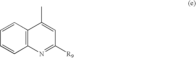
C1=CC2=C(C=C1)C(C)=CC([R9])=N2
